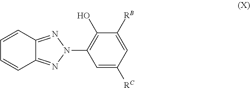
C1=CC2=NN(C3=C(O)C([RB])=CC([RC])=C3)N=C2C=C1
